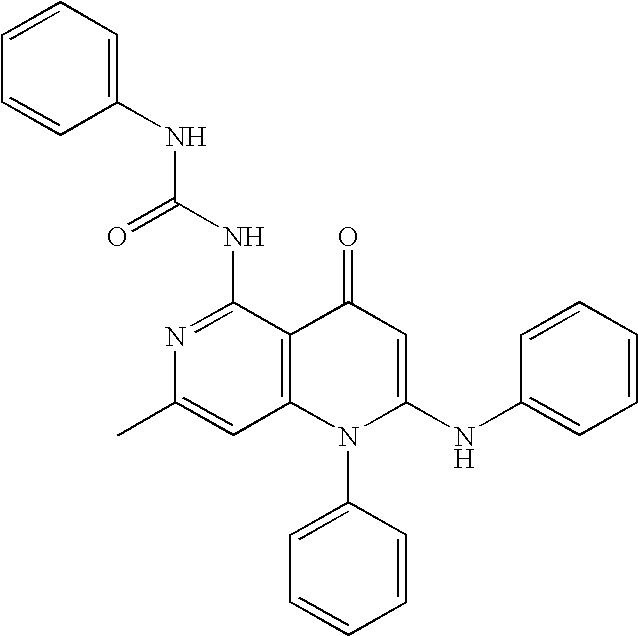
N1=C(NC(=O)NC2=CC=CC=C2)C2=C(C=C1C)N(C1=CC=CC=C1)C(NC1=CC=CC=C1)=CC2=O
